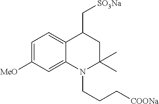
C1=C([MeO])C=C2C(=C1)C(C[SO3Na])CC(C)(C)N2CCC[COONa]
